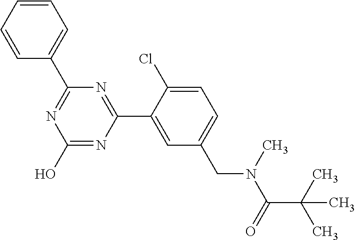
N1=C(C2=CC=CC=C2)N=C(C2=CC(CN(C(C(C)(C)C)=O)C)=CC=C2Cl)N=C1O
